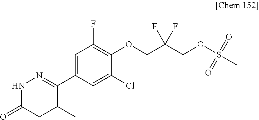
C1(C2=NNC(=O)CC2C)=CC(F)=C(OCC(COS(C)(=O)=O)(F)F)C(Cl)=C1
